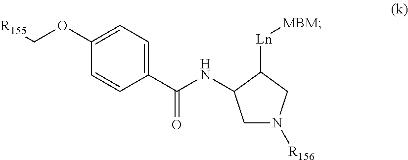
[Ln]([MBM])C1C(NC(C2=CC=C(OC[R155])C=C2)=O)CN([R156])C1
